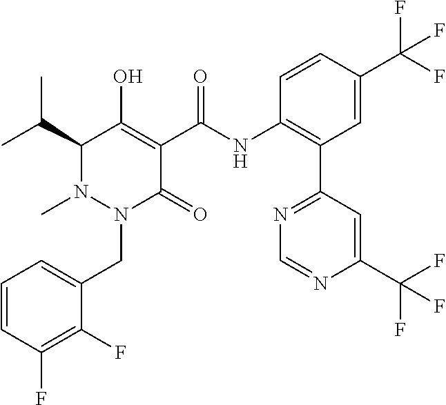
C1=CC(F)=C(F)C(CN2C(=O)C(C(=O)NC3=C(C4=NC=NC(C(F)(F)F)=C4)C=C(C(F)(F)F)C=C3)=C(O)C(C(C)C)N2C)=C1
